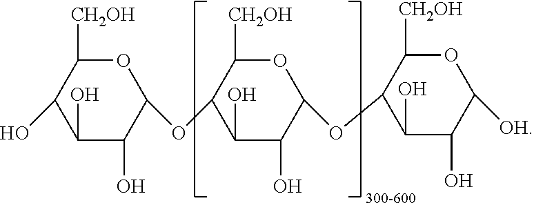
C1(O)C(O)C(OC2C(O)C(O)C(OC3C(O)C(O)C([OH])OC3[CH2OH])OC2[CH2OH])OC([CH2OH])C1O
